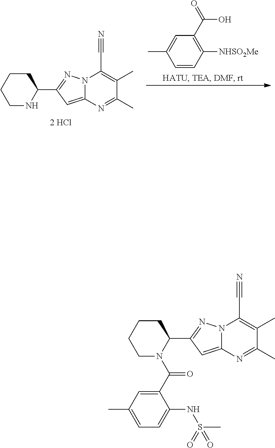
C1CCCN(C(C2=CC(C)=CC=C2NS(C)(=O)=O)=O)C1C1=NN2C(=C1)N=C(C)C(C)=C2C#N.C1CCCNC1C1=NN2C(=C1)N=C(C)C(C)=C2C#N.C1=CC([NHSO2Me])=C(C(=O)O)C=C1C
